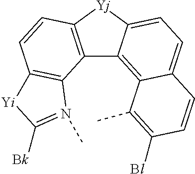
C12=C([Yj]C3=CC=C4C(=C13)C(C)=C([Bl])C=C4)C=CC1=C2N(C)=C([Bk])[Yi]1
